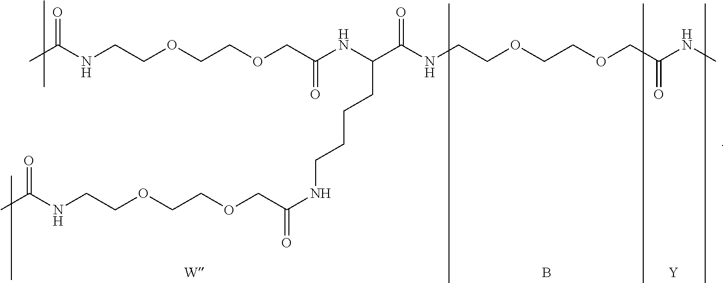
CC(NCCOCCOCC(NC(C(NCCOCCOCC(NC)=O)=O)CCCCNC(=O)COCCOCCNC(C)=O)=O)=O.B.[Y]
